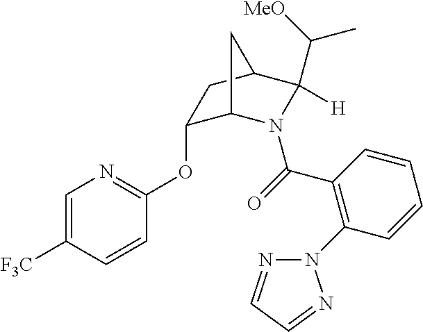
C1=C([F3C])C=CC(OC2C3N(C(=O)C4=C(N5N=CC=N5)C=CC=C4)C([H])(C([MeO])C)C(C2)C3)=N1
